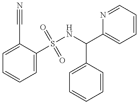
C1=C(C#N)C(S(NC(C2=CC=CC=C2)C2=CC=CC=N2)(=O)=O)=CC=C1
